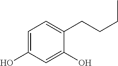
C1=C(O)C=C(O)C(CCCC)=C1
